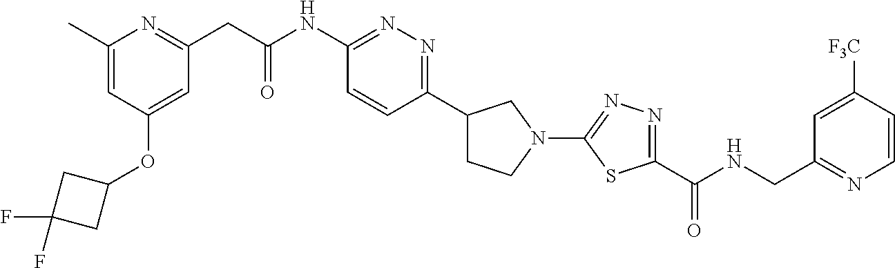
C1(C)=CC(OC2CC(F)(F)C2)=CC(CC(NC2=NN=C(C3CCN(C4=NN=C(C(NCC5=NC=CC([F3C])=C5)=O)S4)C3)C=C2)=O)=N1
